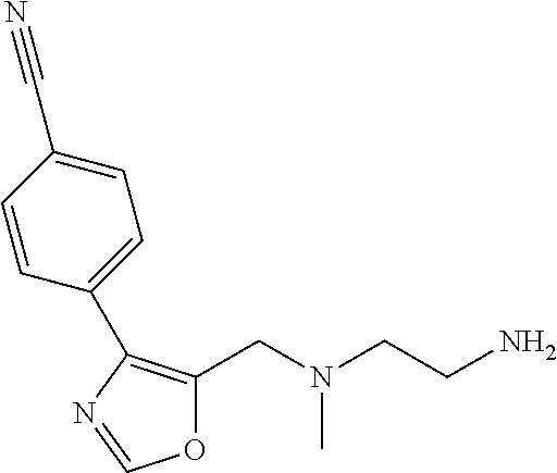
O1C(CN(CCN)C)=C(C2=CC=C(C#N)C=C2)N=C1
